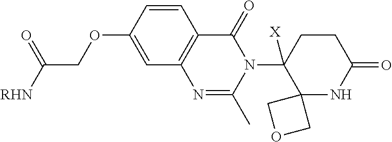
C1=CC(OCC([RHN])=O)=CC2=C1C(=O)N(C1([X])C3(NC(=O)CC1)COC3)C(C)=N2
